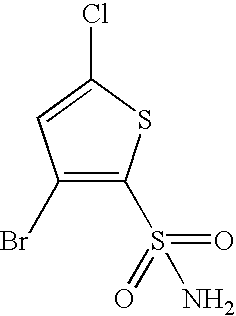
C1(Br)=C(S(=O)(=O)N)SC(Cl)=C1
